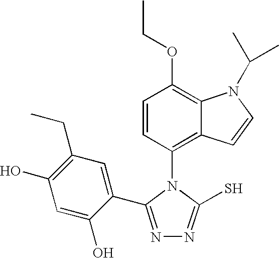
C1=CC(N2C(S)=NN=C2C2=CC(CC)=C(O)C=C2O)=C2C(=C1OCC)N(C(C)C)C=C2
